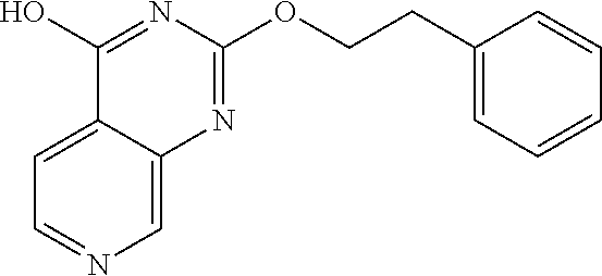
C1=NC=C2C(=C1)C(O)=NC(OCCC1=CC=CC=C1)=N2
